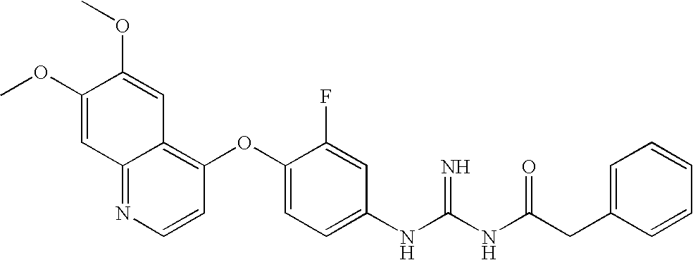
COC1=CC2=NC=CC(OC3=CC=C(NC(NC(CC4=CC=CC=C4)=O)=N)C=C3F)=C2C=C1OC
